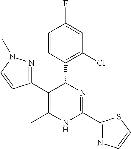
C1=CC(C2C(C3=NN(C)C=C3)=C(C)NC(C3=NC=CS3)=N2)=C(Cl)C=C1F
